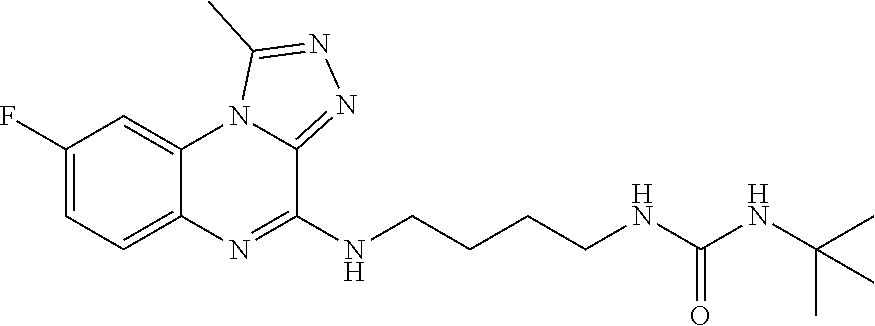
C1(F)=CC=C2C(=C1)N1C(=NN=C1C)C(NCCCCNC(NC(C)(C)C)=O)=N2
